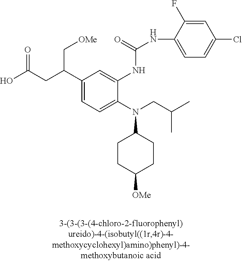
OC(CC(C1=CC=C(N(CC(C)C)C2CCC([OMe])CC2)C(NC(NC2=CC=C(Cl)C=C2F)=O)=C1)C[OMe])=O
